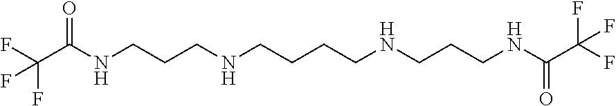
C(C(NCCCNCCCCNCCCNC(C(F)(F)F)=O)=O)(F)(F)F
